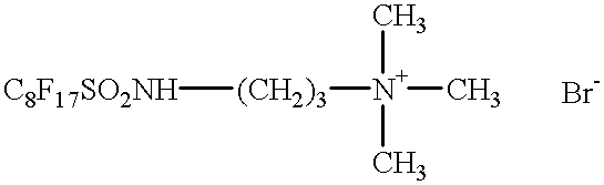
[C8F17SO2NH][(CH2)3][N+](C)(C)C
